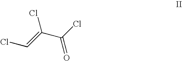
ClC=C(Cl)C(=O)Cl
